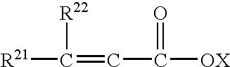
[R21]C(=CC([OX])=O)[R22]
